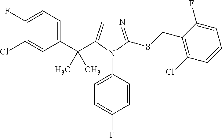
C1(C(C2=CN=C(SCC3=C(Cl)C=CC=C3F)N2C2=CC=C(F)C=C2)(C)C)=CC=C(F)C(Cl)=C1
